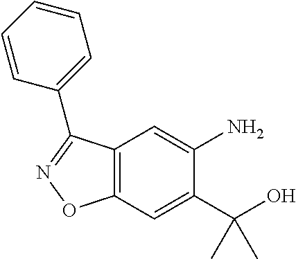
C12=C(C=C(C(O)(C)C)C(N)=C1)ON=C2C1=CC=CC=C1
